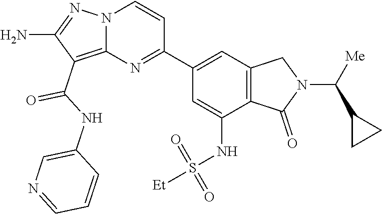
C1(N)=NN2C(=C1C(NC1=CN=CC=C1)=O)N=C(C1=CC3=C(C(=O)N(C(C4CC4)[Me])C3)C(NS(=O)(=O)[Et])=C1)C=C2
